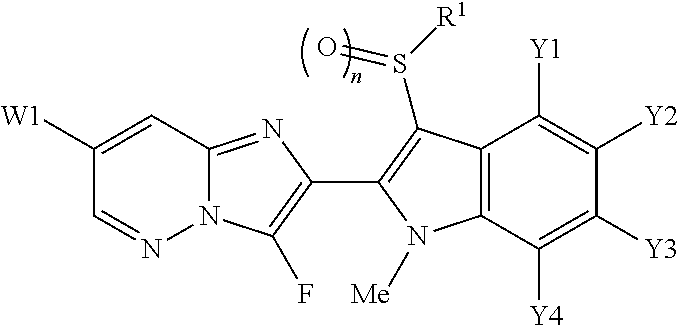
C1([W1])=CC2=NC(C3=C(S(=O)[R1])C4=C(C([Y4])=C([Y3])C([Y2])=C4[Y1])N3[Me])=C(F)N2N=C1
